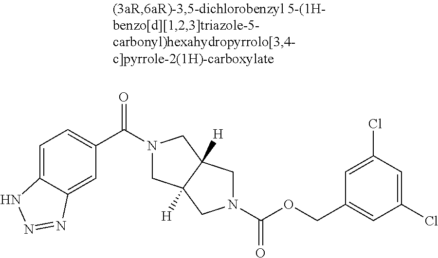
C1=C2C(=CC(C(N3CC4([H])C([H])(C3)CN(C(OCC3=CC(Cl)=CC(Cl)=C3)=O)C4)=O)=C1)N=NN2
